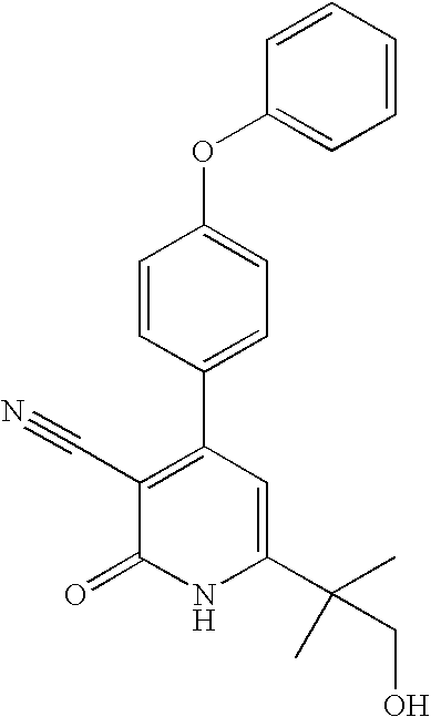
C1=CC(C2=C(C#N)C(=O)NC(C(CO)(C)C)=C2)=CC=C1OC1=CC=CC=C1
